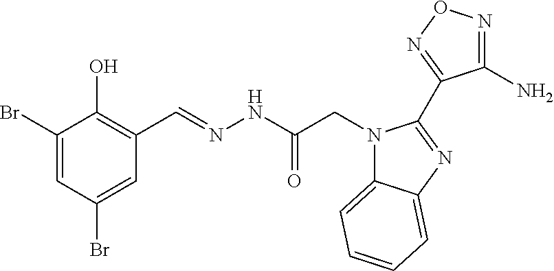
C1(Br)=CC(Br)=CC(C=NNC(CN2C3=CC=CC=C3N=C2C2=NON=C2N)=O)=C1O
